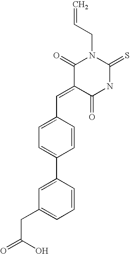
C=CCN1C(=O)C(=CC2=CC=C(C3=CC(CC(=O)O)=CC=C3)C=C2)C(=O)NC1=S
